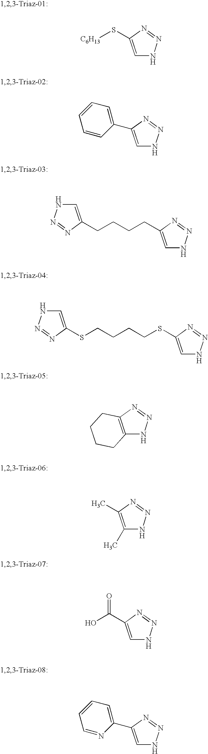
C1=C(S[C6H13])N=NN1.C1=C(C2=CC=CC=C2)N=NN1.C1=C(CCCCC2=CNN=N2)N=NN1.C1=C(SCCCCSC2=CNN=N2)N=NN1.C12=C(N=NN1)CCCC2.C1(C)=C(C)N=NN1.C1=C(C(O)=O)N=NN1.C1=NC(C2=CNN=N2)=CC=C1
